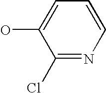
C1(Cl)=NC=CC=C1O
